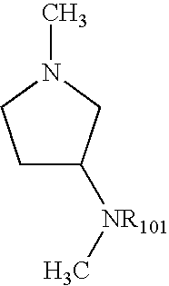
C1C([NR101]C)CN(C)C1
